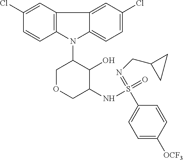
N1(C2COCC(NS(C3=CC=C([OCF3])C=C3)(=NCC3CC3)=O)C2O)C2=CC=C(Cl)C=C2C2=C1C=CC(Cl)=C2
